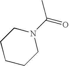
N1(C(=O)C)CCCCC1
